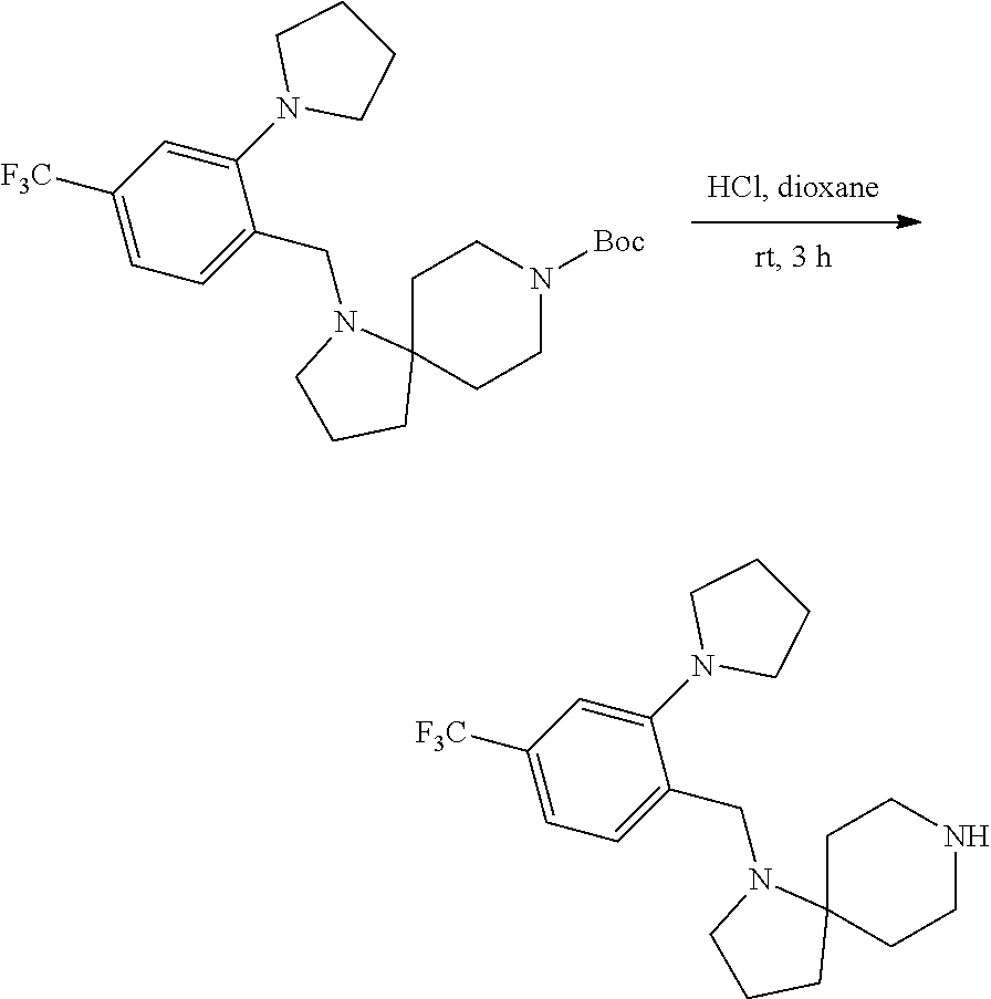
C1C2(CCN([Boc])C1)N(CC1=CC=C([F3C])C=C1N1CCCC1)CCC2.C1C2(CCNC1)N(CC1=CC=C([F3C])C=C1N1CCCC1)CCC2
